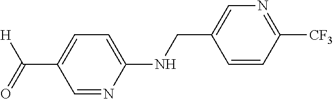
C(C1=CC=C(NCC2=CN=C([CF3])C=C2)N=C1)(=O)[H]
